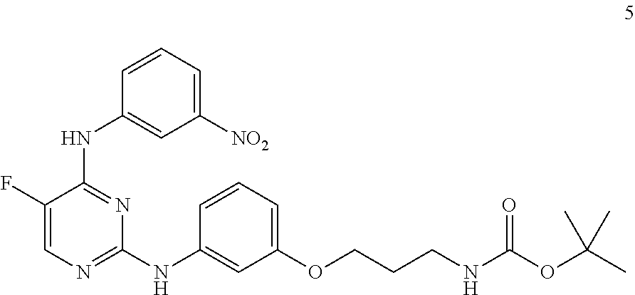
C1(F)=CN=C(NC2=CC(OCCCNC(OC(C)(C)C)=O)=CC=C2)N=C1NC1=CC([NO2])=CC=C1
